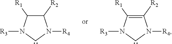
C1([R2])C([R1])N([R3])CN1[R4].C1([R2])=C([R1])N([R3])CN1[R4]
